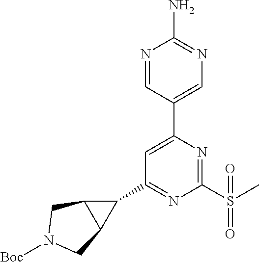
C1(C2=NC(S(C)(=O)=O)=NC(C3=CN=C(N)N=C3)=C2)C2C1CN([Boc])C2
